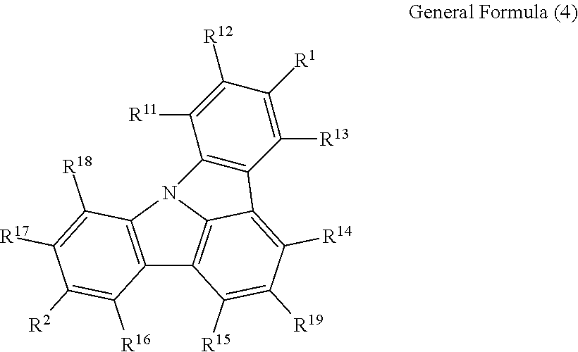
C12=C(C([R18])=C([R17])C([R2])=C1[R16])N1C3=C2C([R15])=C([R19])C([R14])=C3C2=C1C([R11])=C([R12])C([R1])=C2[R13]
